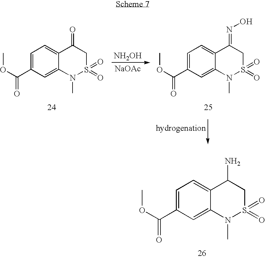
C1=C(C(OC)=O)C=C2C(=C1)C(N)CS(=O)(=O)N2C.[NH2OH].[NaOAc].C1=C(C(OC)=O)C=C2C(=C1)C(=O)CS(=O)(=O)N2C.C1=C(C(OC)=O)C=C2C(=C1)C(=NO)CS(=O)(=O)N2C
